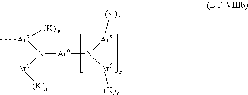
[Ar9](N([Ar6](C)[(K)x])[Ar7](C)[(K)w])N([Ar5](C)[(K)v])[Ar8][(K)v]
